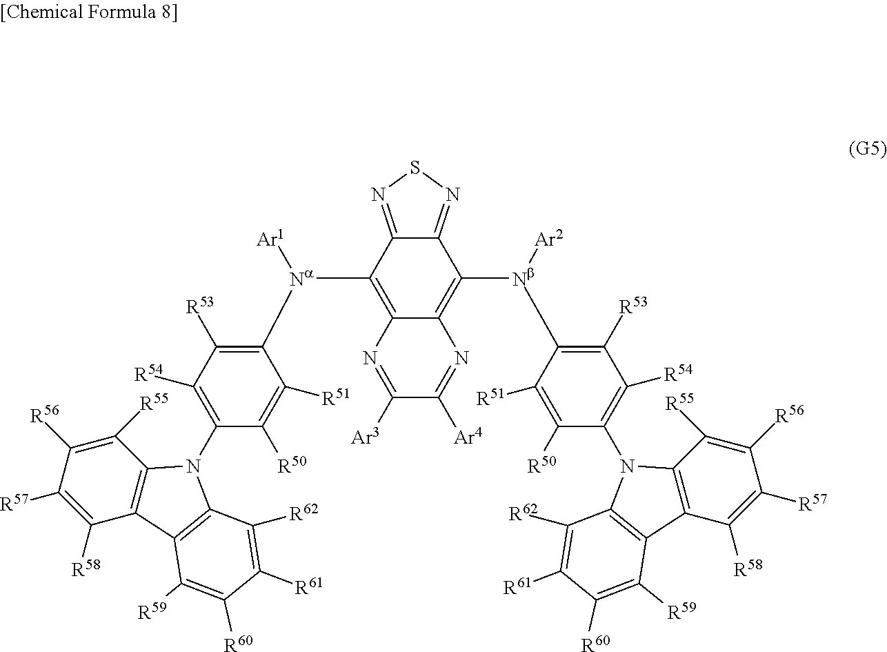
[Na]([Ar1])(C1=C2N=C([Ar3])C([Ar4])=NC2=C([Nb](C2=C([R53])C([R54])=C(N3C4=C(C([R58])=C([R57])C([R56])=C4[R55])C4=C3C([R62])=C([R61])C([R60])=C4[R59])C([R50])=C2[R51])[Ar2])C2=NSN=C21)C1=C([R53])C([R54])=C(N2C3=C(C([R58])=C([R57])C([R56])=C3[R55])C3=C2C([R62])=C([R61])C([R60])=C3[R59])C([R50])=C1[R51]
